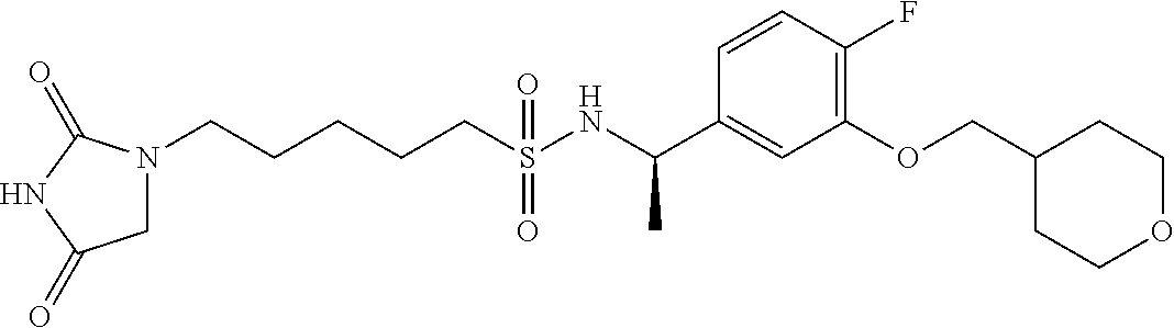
N1(CCCCCS(NC(C2=CC(OCC3CCOCC3)=C(F)C=C2)C)(=O)=O)CC(=O)NC1=O
